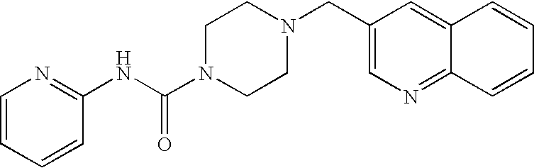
C1=CC=CC(NC(N2CCN(CC3=CN=C4C(=C3)C=CC=C4)CC2)=O)=N1
